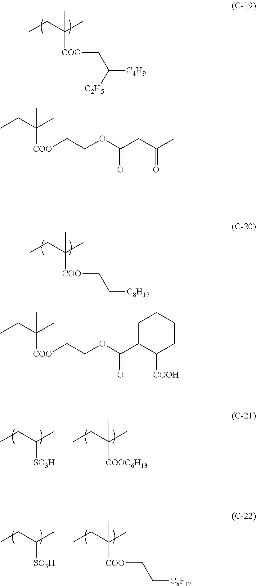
CC(CC)(C)[COO]CC([C2H5])[C4H9].CC(CC)(C)[COO]CCOC(CC(C)=O)=O.CC(CC)(C)[COO]CC[C8H17].CC(CC)(C)[COO]CCOC(C1C([COOH])CCCC1)=O.CC(CC)[SO3H].CC(CC)(C)[COOC6H13].CC(CC)[SO3H].CC(CC)(C)[COO]CC[C8F17]
